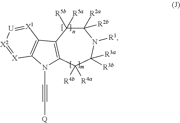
C1([R2a])([R2b])C([R5b])([R5a])C2=C(C([R4a])([R4b])C([R3b])([R3a])N1[R1])N(C#C[Q])C1=C2[X1]=[U][X2]=[X]1
